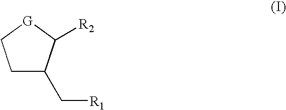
C1C(C[R1])C([R2])[G]C1
